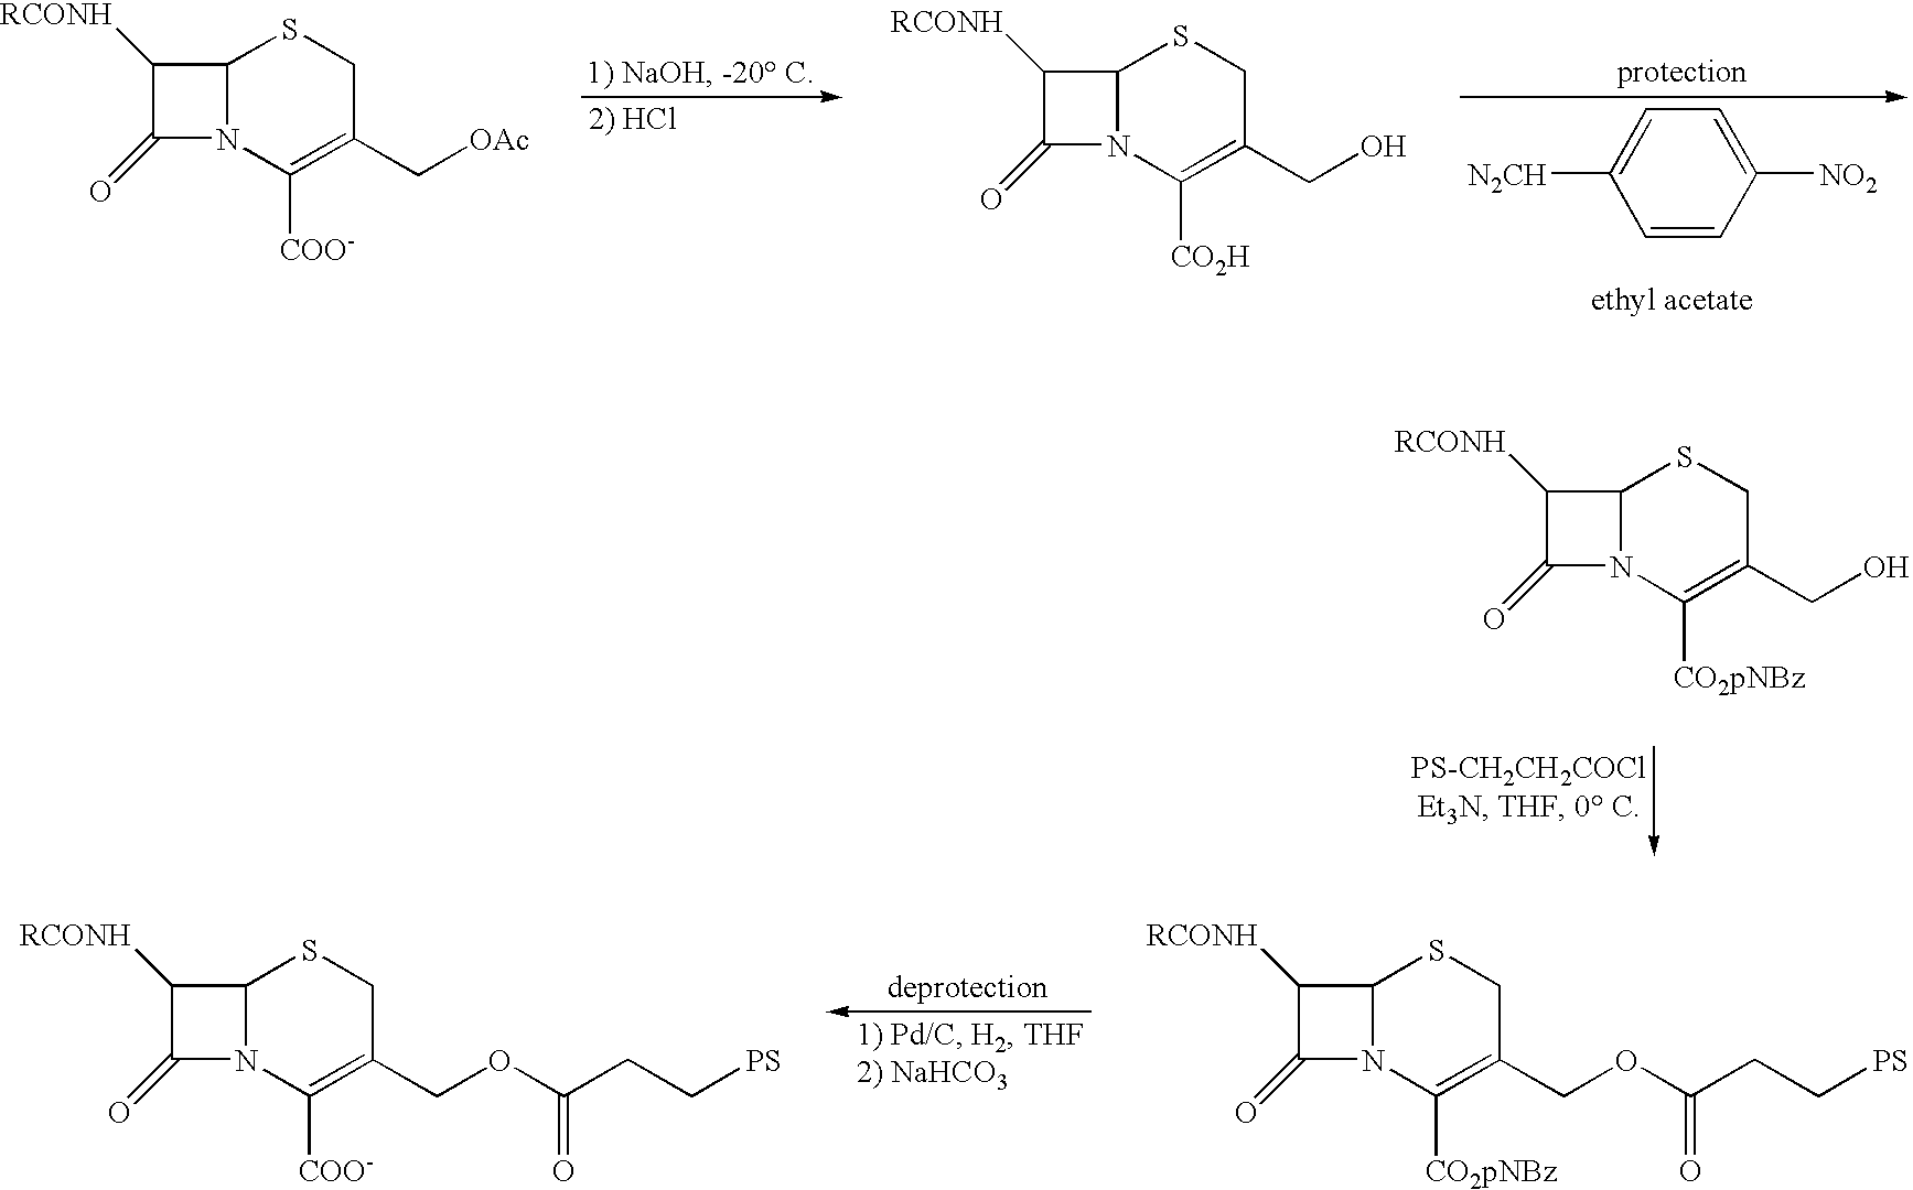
C12N(C([COO-])=C(C[OAc])CS1)C(=O)C2[RCONH].C12N(C([CO2H])=C(CO)CS1)C(=O)C2[RCONH].C1=C([N2CH])C=CC([NO2])=C1.C12N(C([CO2pNBz])=C(CO)CS1)C(=O)C2[RCONH].C12N(C([CO2pNBz])=C(COC(CC[PS])=O)CS1)C(=O)C2[RCONH].C12N(C([COO-])=C(COC(CC[PS])=O)CS1)C(=O)C2[RCONH]
